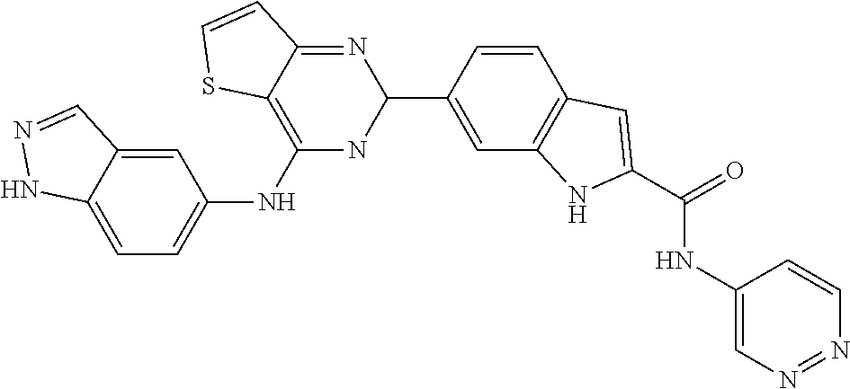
C1=C2C(=CC(NC3=C4C(=NC(C5=CC6=C(C=C5)C=C(C(=O)NC5=CN=NC=C5)N6)N3)C=CS4)=C1)C=NN2
